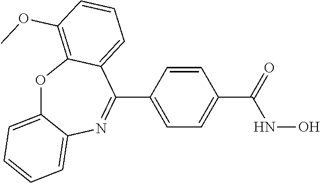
O=C(C1=CC=C(C2=NC3=CC=CC=C3OC3=C(OC)C=CC=C23)C=C1)NO
